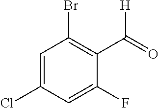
C1=C(Cl)C=C(F)C(C([H])=O)=C1Br
